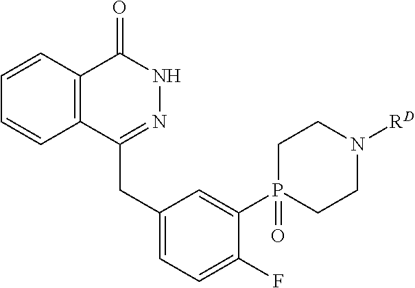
C1=CC2=C(C=C1)C(CC1=CC=C(F)C(P3(=O)CCN([RD])CC3)=C1)=NNC2=O
